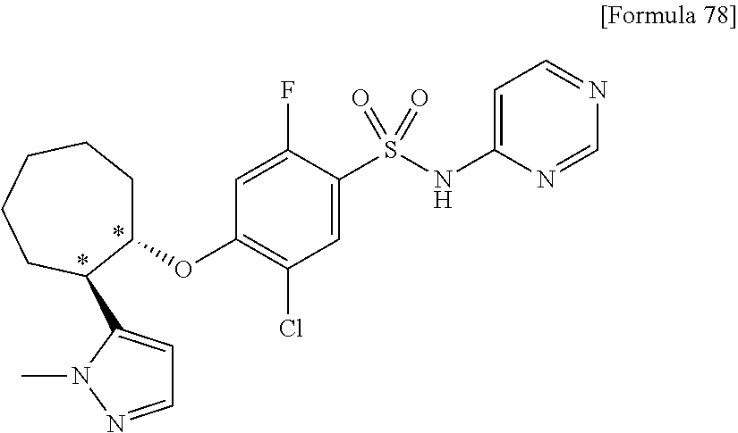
C1(OC2=C(Cl)C=C(S(=O)(=O)NC3=CC=NC=N3)C(F)=C2)CCCCCC1C1=CC=NN1C
